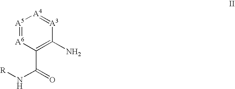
[A5]1=[A6]C(C(N[R])=O)=C(N)[A3]=[A4]1
